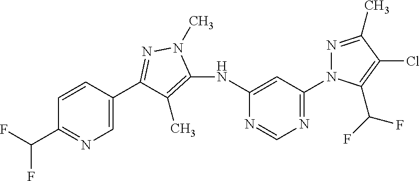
C(C1=NC=C(C2=NN(C)C(NC3=CC(N4N=C(C)C(Cl)=C4C(F)F)=NC=N3)=C2C)C=C1)(F)F
